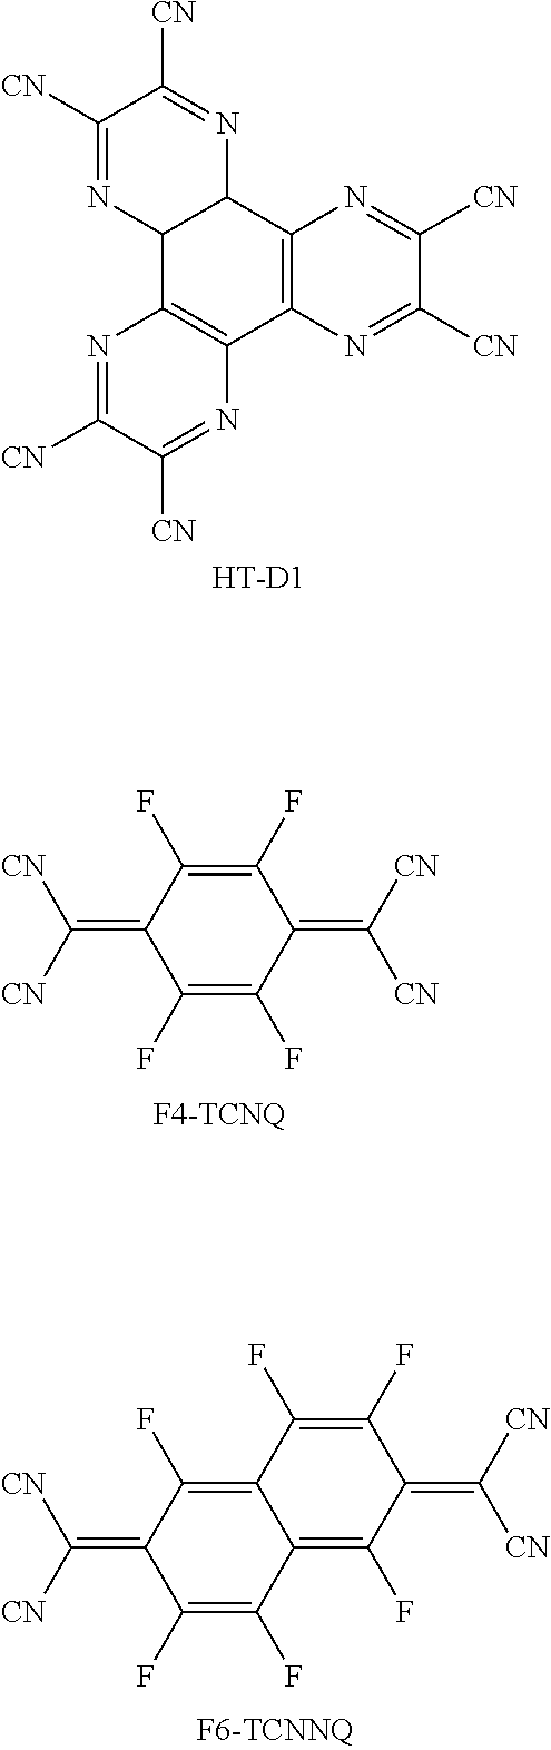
C1(F)=C(F)C(=C([CN])[CN])C(F)=C(F)C1=C([CN])[CN].C1([CN])=NC2C(N=C1[CN])C1=C(C3=C2N=C([CN])C([CN])=N3)N=C([CN])C([CN])=N1.[HT-D1].C1(F)=C2C(=C(F)C(=C([CN])[CN])C(F)=C2F)C(F)=C(F)C1=C([CN])[CN]
